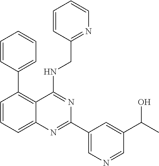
C1=CC(C2=C3C(=CC=C2)N=C(C2=CN=CC(C(C)O)=C2)N=C3NCC2=NC=CC=C2)=CC=C1
